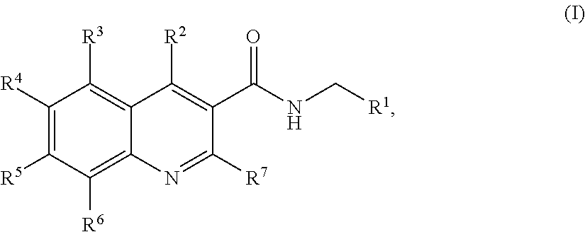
C1([R4])=C([R5])C([R6])=C2C(=C1[R3])C([R2])=C(C(=O)NC[R1])C([R7])=N2
